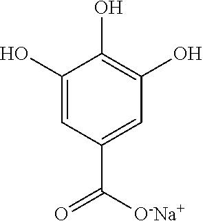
C1(O)=CC(C([O-Na+])=O)=CC(O)=C1O
